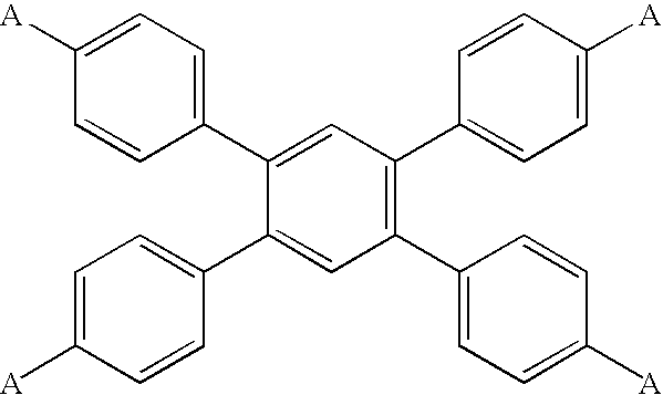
[A]C1=CC=C(C2=CC(C3=CC=C([A])C=C3)=C(C3=CC=C([A])C=C3)C=C2C2=CC=C([A])C=C2)C=C1
